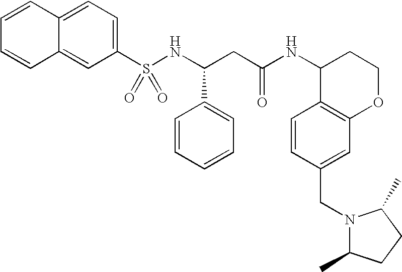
C1=CC2=CC=C(S(NC(CC(NC3C4=C(OCC3)C=C(CN3C(C)CCC3C)C=C4)=O)C3=CC=CC=C3)(=O)=O)C=C2C=C1
